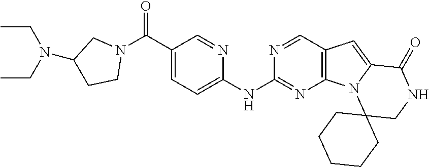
C1(C(N2CC(N(CC)CC)CC2)=O)=CC=C(NC2=NC3=C(C=N2)C=C2N3C3(CNC2=O)CCCCC3)N=C1
